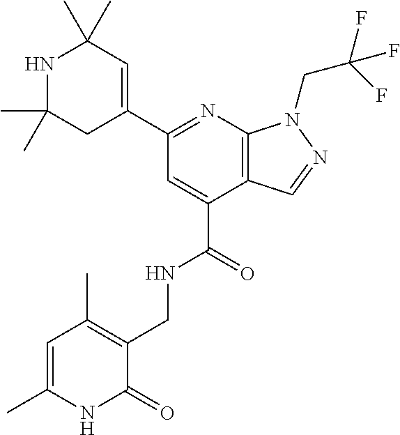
C(C1=CC(C2=CC(C)(C)NC(C)(C)C2)=NC2=C1C=NN2CC(F)(F)F)(=O)NCC1=C(C)C=C(C)NC1=O
